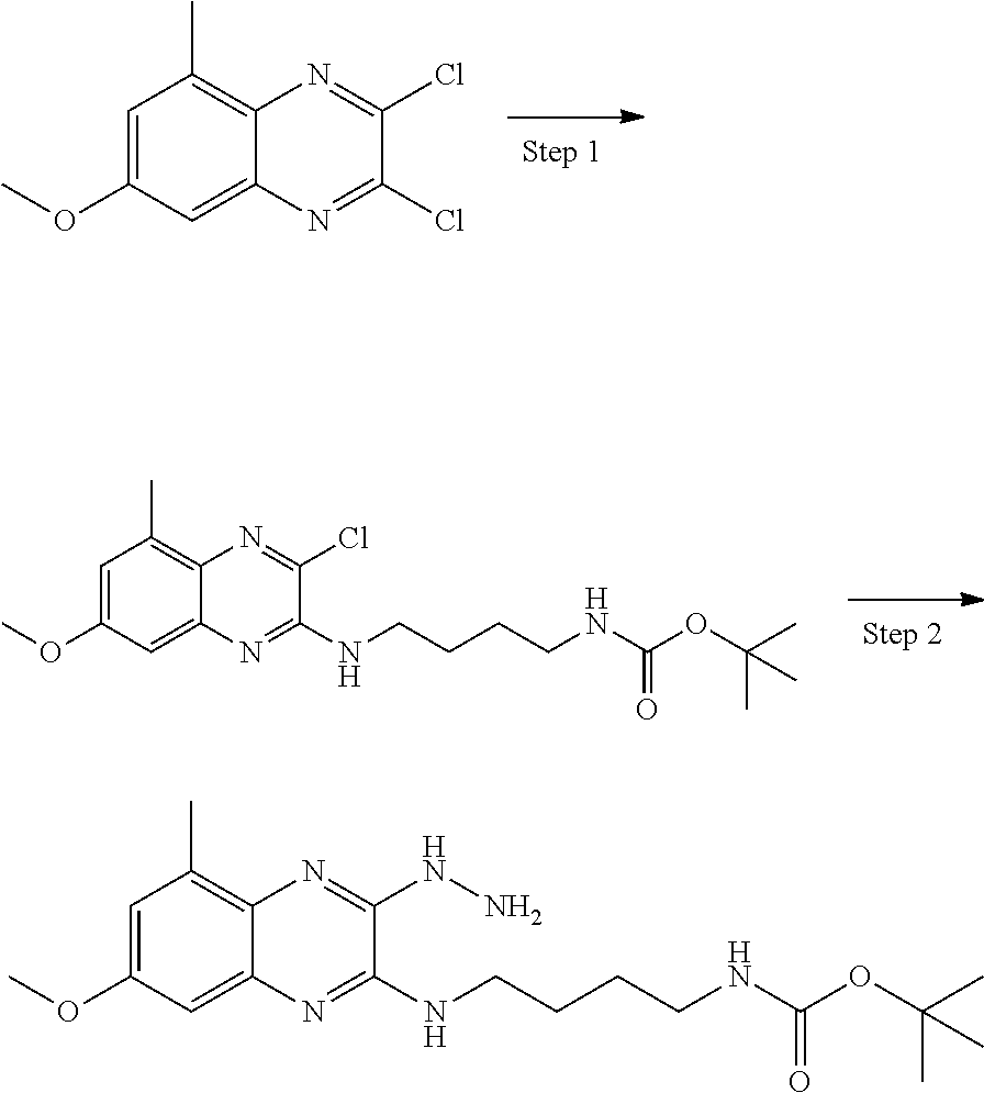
C1=C(OC)C=C2C(=C1C)N=C(Cl)C(Cl)=N2.N(CCCCNC(OC(C)(C)C)=O)C1=NC2=CC(OC)=CC(C)=C2N=C1Cl.N(CCCCNC(OC(C)(C)C)=O)C1=NC2=CC(OC)=CC(C)=C2N=C1NN
